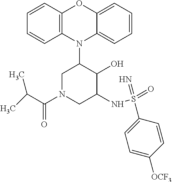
N1(C2CN(C(C(C)C)=O)CC(NS(=O)(=N)C3=CC=C([OCF3])C=C3)C2O)C2=C(C=CC=C2)OC2=CC=CC=C12
